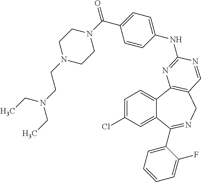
C1=C(Cl)C=C2C(=C1)C1=C(CN=C2C2=CC=CC=C2F)C=NC(NC2=CC=C(C(N3CCN(CCN(CC)CC)CC3)=O)C=C2)=N1
